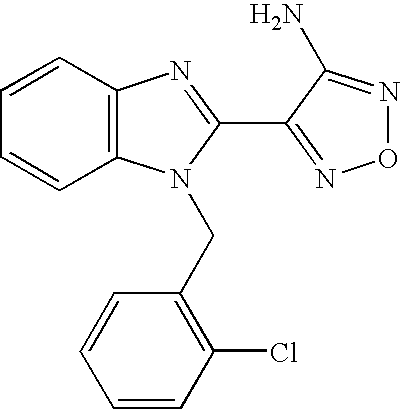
C1=CC2=C(C=C1)N(CC1=C(Cl)C=CC=C1)C(C1=NON=C1N)=N2
